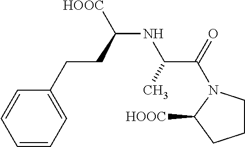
C1=CC=CC=C1CCC(NC(C)C(=O)N1CCCC1[HOOC])[HOOC]
